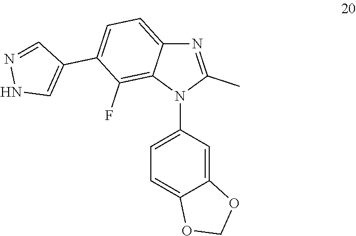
N1(C2=CC=C3C(=C2)OCO3)C(C)=NC2=CC=C(C3=CNN=C3)C(F)=C12
